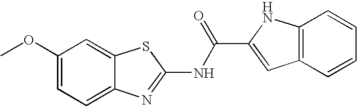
C1(OC)=CC=C2C(=C1)SC(NC(=O)C1=CC3=C(N1)C=CC=C3)=N2
